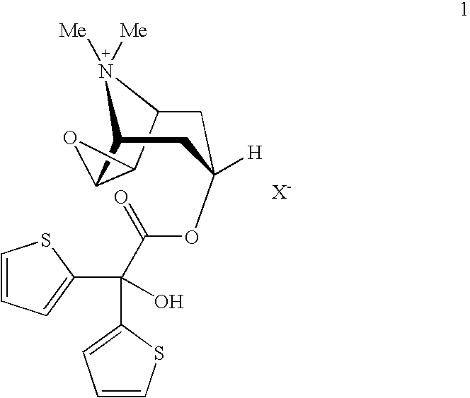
C12C3C(C(N1([Me])[Me])CC([H])(OC(=O)C(O)(C1=CC=CS1)C1=CC=CS1)C2)O3
